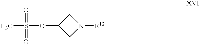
O(C1CN([R12])C1)S(C)(=O)=O
